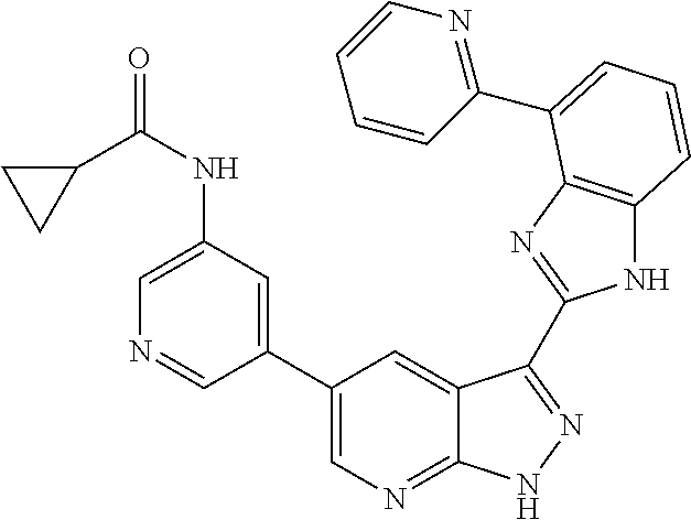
C1(C2=CN=C3C(=C2)C(C2=NC4=C(N2)C=CC=C4C2=NC=CC=C2)=NN3)=CC(NC(C2CC2)=O)=CN=C1
